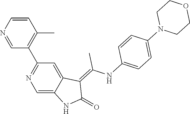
C1=CN=CC(C2=NC=C3C(=C2)C(=C(NC2=CC=C(N4CCOCC4)C=C2)C)C(=O)N3)=C1C
